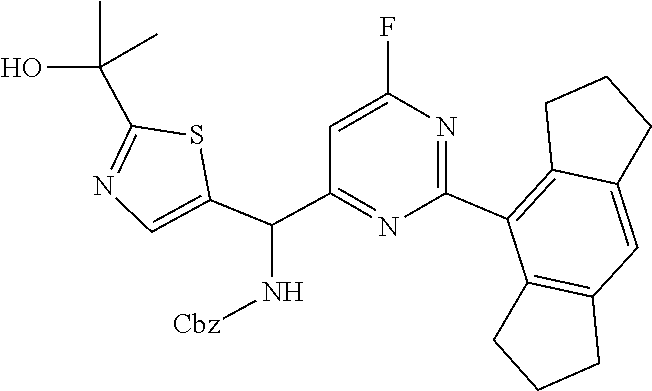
C1(C2=C3CCCC3=CC3=C2CCC3)=NC(F)=CC(C(C2=CN=C(C(O)(C)C)S2)N[Cbz])=N1
